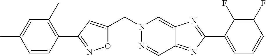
C1=CC(C2=NOC(CN3N=CC4=NC(C5=CC=CC(F)=C5F)=NC4=C3)=C2)=C(C)C=C1C
